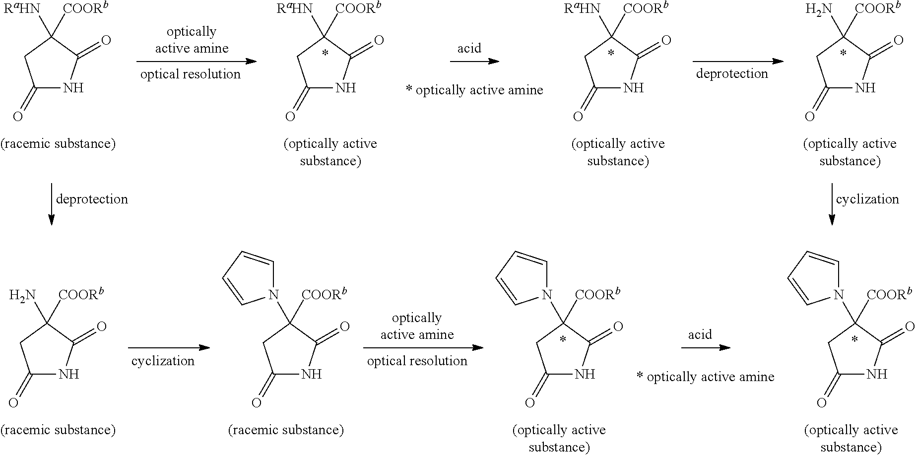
C1(=O)NC(=O)C([COORb])(N)C1.C1(=O)NC(=O)C([COORb])(N2C=CC=C2)C1.C1(=O)NC(=O)C([COORb])(N2C=CC=C2)C1.C1(=O)NC(=O)C([COORb])(N2C=CC=C2)C1.C1(=O)NC(=O)C([COORb])([RaHN])C1.C1(=O)NC(=O)C([COORb])([RaHN])C1.C1(=O)NC(=O)C([COORb])(N)C1.C1(=O)NC(=O)C([COORb])([RaHN])C1
